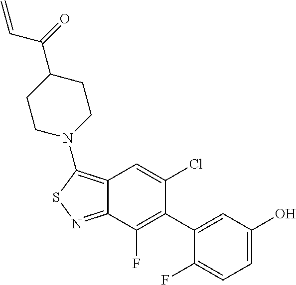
C12=C(N3CCC(C(=O)C=C)CC3)SN=C1C(F)=C(C1=CC(O)=CC=C1F)C(Cl)=C2
